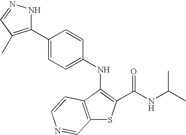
C12=C(C(NC3=CC=C(C4=C(C)C=NN4)C=C3)=C(C(NC(C)C)=O)S1)C=CN=C2
